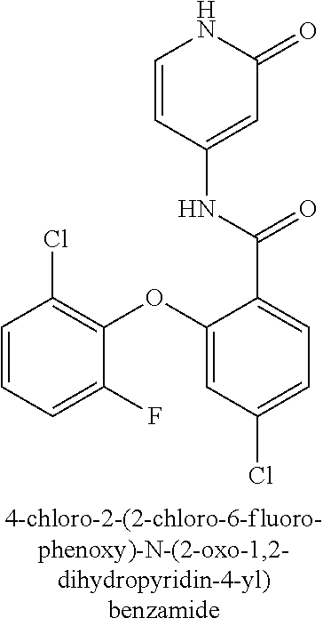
C1=CC(NC(C2=CC=C(Cl)C=C2OC2=C(Cl)C=CC=C2F)=O)=CC(=O)N1
